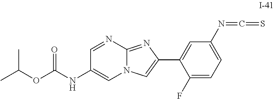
N(C1=CN2C(=NC(C3=CC(N=C=S)=CC=C3F)=C2)N=C1)C(=O)OC(C)C
